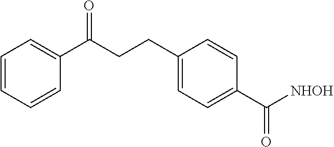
C1=CC=CC(C(=O)CCC2=CC=C(C(=O)[NHOH])C=C2)=C1
